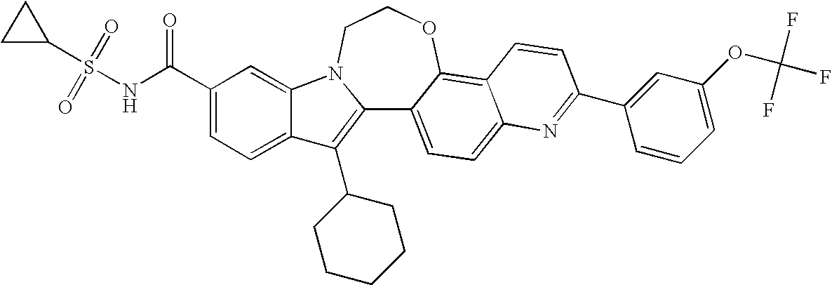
C12=C(C3CCCCC3)C3=CC=C(C(NS(C4CC4)(=O)=O)=O)C=C3N1CCOC1=C3C(=CC=C21)N=C(C1=CC(OC(F)(F)F)=CC=C1)C=C3
